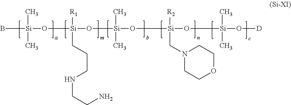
B[Si](O[Si]([R1])(O[Si](O[Si](O[Si](O[D])(C)C)([R2])CN1CCOCC1)(C)C)CCCNCCN)(C)C
